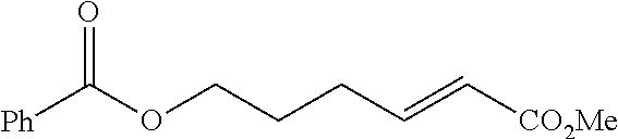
[Ph]C(OCCCC=C[CO2Me])=O
